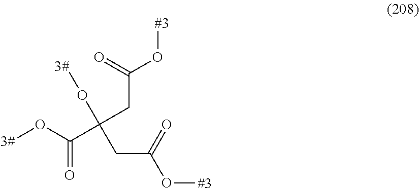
[3#]OC(C(CC(O[#3])=O)(O[3#])CC(O[#3])=O)=O
